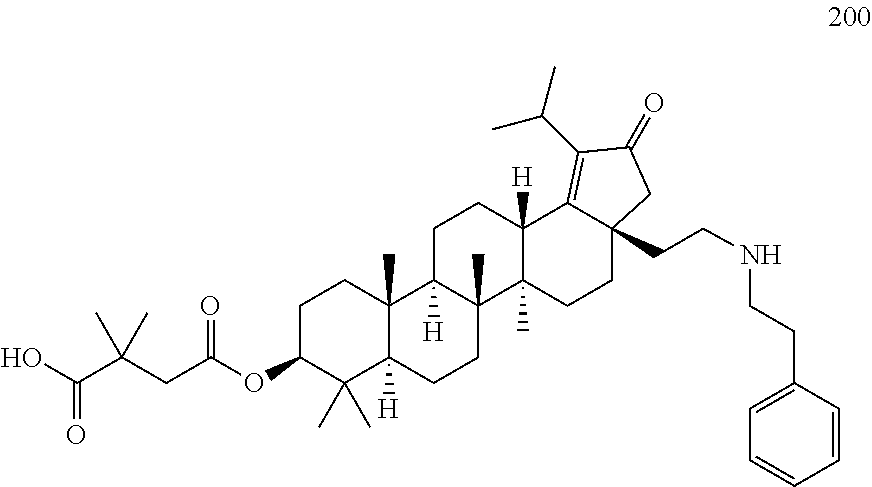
C1C(OC(CC(C(O)=O)(C)C)=O)C(C)(C)C2([H])C(C)(C1)C1([H])C(C)(CC2)C2(C)C([H])(CC1)C1=C(C(C)C)C(=O)CC1(CCNCCC1=CC=CC=C1)CC2
